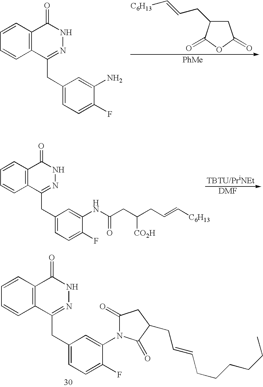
C1=CC2=C(C=C1)C(CC1=CC=C(F)C(N3C(=O)CC(CC=CCCCCCC)C3=O)=C1)=NNC2=O.C1=CC2=C(C=C1)C(CC1=CC=C(F)C(N)=C1)=NNC2=O.C1C(CC=C[C6H13])C(=O)OC1=O.[PhMe].C1=CC2=C(C=C1)C(CC1=CC=C(F)C(NC(CC(CC=C[C6H13])[CO2H])=O)=C1)=NNC2=O
